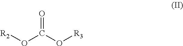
O=C(O[R3])O[R2]
